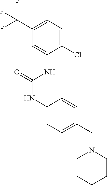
C1(C(F)(F)F)=CC=C(Cl)C(NC(NC2=CC=C(CN3CCCCC3)C=C2)=O)=C1
